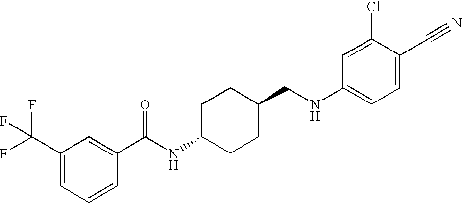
C1(C(F)(F)F)=CC=CC(C(NC2CCC(CNC3=CC=C(C#N)C(Cl)=C3)CC2)=O)=C1
